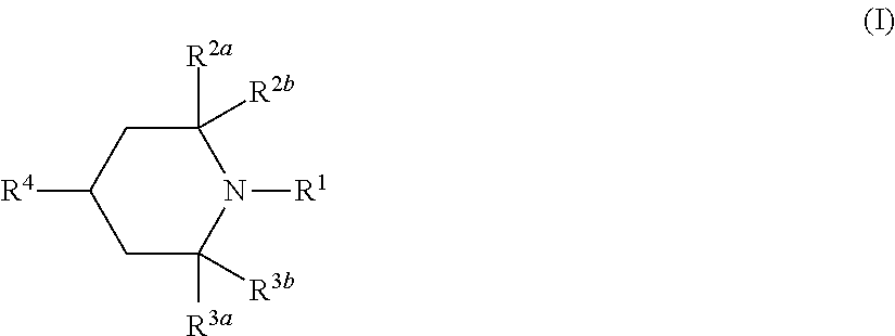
C1C([R3a])([R3b])N([R1])C([R2a])([R2b])CC1[R4]
